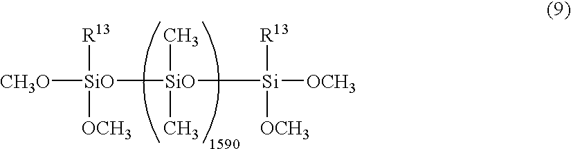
[CH3O][SiO]([R13])([OCH3])[SiO](C)(C)[Si]([OCH3])([R13])[OCH3]
